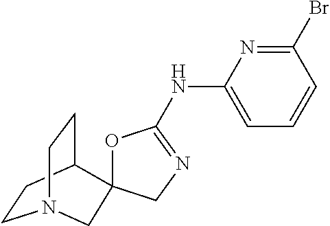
C1CC2CCN1CC21OC(NC2=CC=CC(Br)=N2)=NC1
